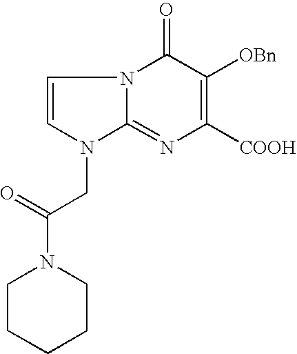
N12C(=NC([COOH])=C([OBn])C1=O)N(CC(N1CCCCC1)=O)C=C2
